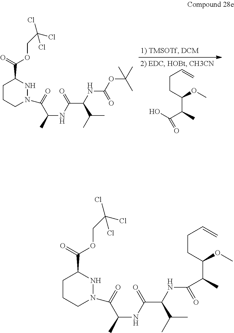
C(CC(OC)C(C)C(O)=O)C=C.C1CCN(C(=O)C(C)NC(=O)C(NC(OC(C)(C)C)=O)C(C)C)NC1C(=O)OCC(Cl)(Cl)Cl.C1CCN(C(=O)C(C)NC(=O)C(NC(=O)C(C)C(CCC=C)OC)C(C)C)NC1C(=O)OCC(Cl)(Cl)Cl
